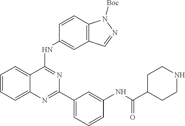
C1=CC=C2C(=C1)C(NC1=CC3=C(C=C1)N([Boc])N=C3)=NC(C1=CC=CC(NC(C3CCNCC3)=O)=C1)=N2
